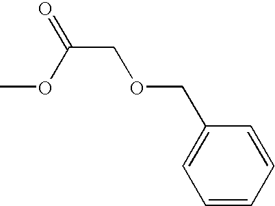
C1(COCC(=O)OC)=CC=CC=C1
